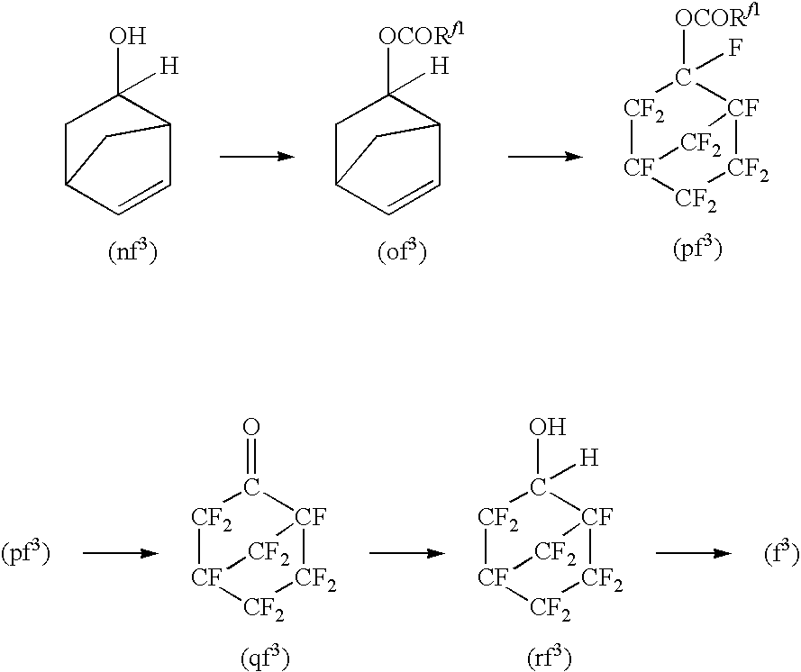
[OCORf1]C1(F)[CF2][CF]2[CF2][CF2][CF]1[CF2]2.[OCORf1]C1([H])CC2C=CC1C2.OC1([H])CC2C=CC1C2.O=C1[CF2][CF]2[CF2][CF2][CF]1[CF2]2.OC1([H])[CF2][CF]2[CF2][CF2][CF]1[CF2]2
